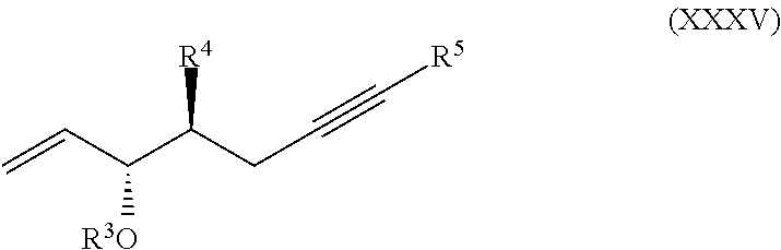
C=CC(C(CC#C[R5])[R4])[R3O]
